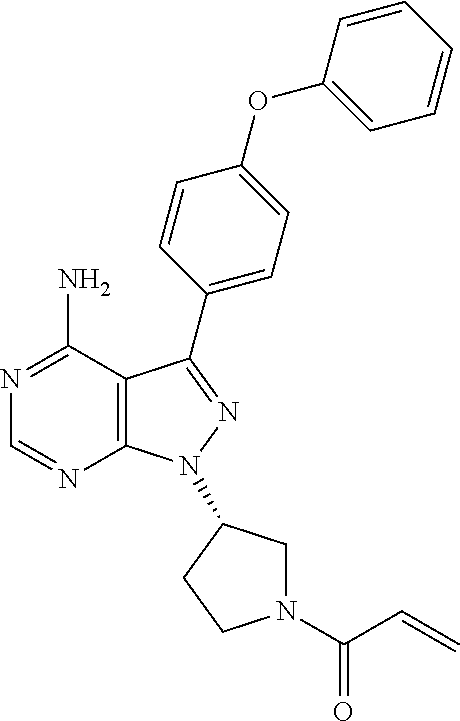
N1=C(N)C2=C(N=C1)N(C1CN(C(C=C)=O)CC1)N=C2C1=CC=C(OC2=CC=CC=C2)C=C1
